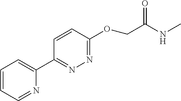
C1=CC=NC(C2=NN=C(OCC(NC)=O)C=C2)=C1
